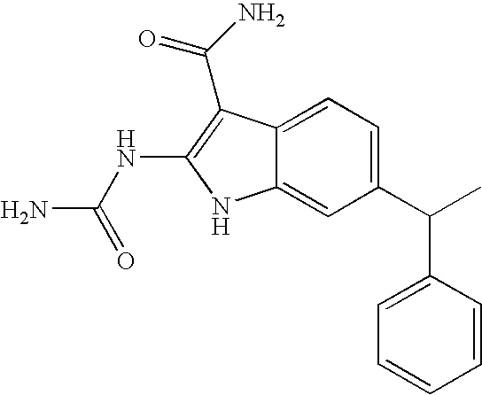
C1(C(C)C2=CC=CC=C2)=CC=C2C(=C1)NC(NC(N)=O)=C2C(N)=O
